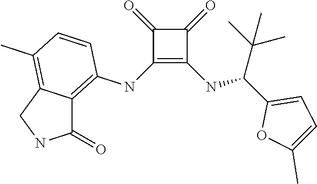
C1(NC2=C3C(=C(C)C=C2)CNC3=O)=C(NC(C2=CC=C(C)O2)C(C)(C)C)C(=O)C1=O
